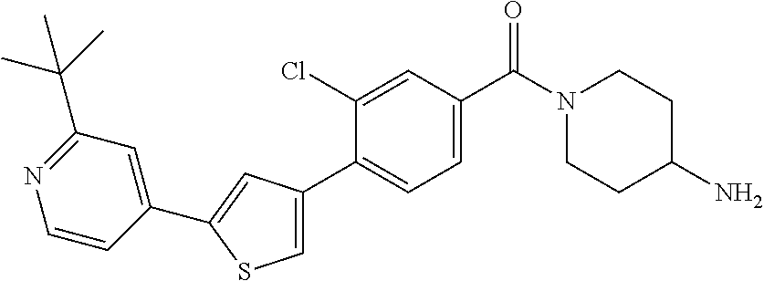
C1CN(C(C2=CC=C(C3=CSC(C4=CC(C(C)(C)C)=NC=C4)=C3)C(Cl)=C2)=O)CCC1N
